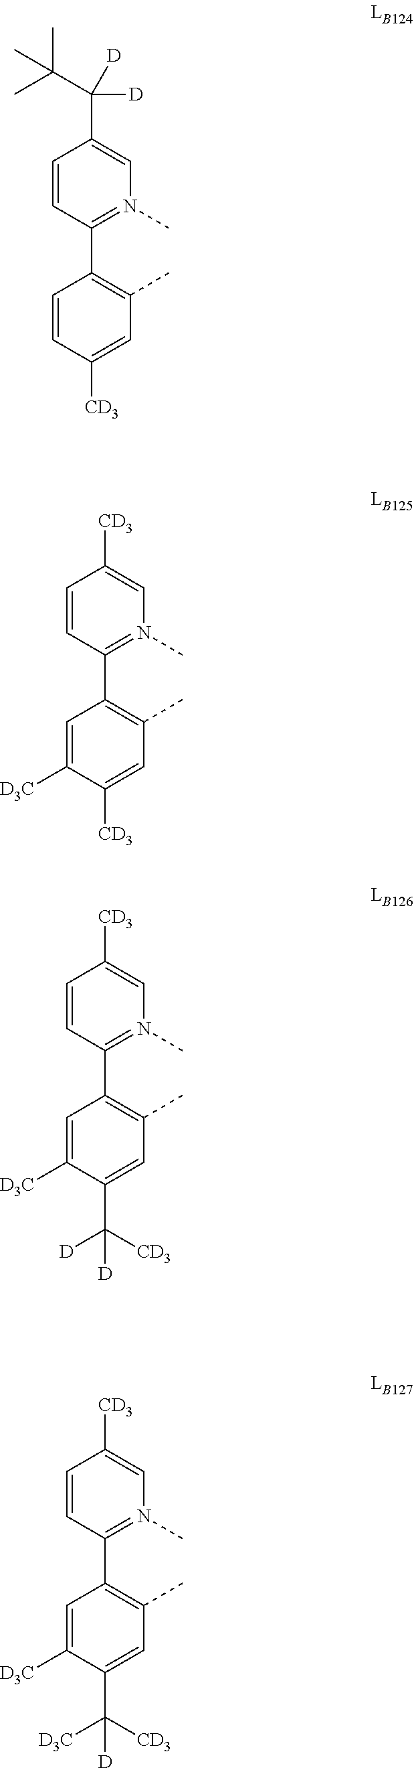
C1=CC(C2=C(C)C=C([CD3])C=C2)=N(C)C=C1C([D])([D])C(C)(C)C.C1=CC(C2=C(C)C=C([CD3])C([D3C])=C2)=N(C)C=C1[CD3].C1=CC(C2=C(C)C=C(C([CD3])([D])[D])C([D3C])=C2)=N(C)C=C1[CD3].C1=CC(C2=C(C)C=C(C([CD3])([D3C])[D])C([D3C])=C2)=N(C)C=C1[CD3]
